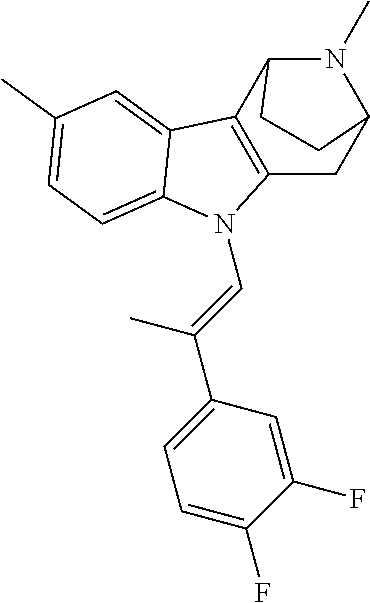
C12=C(C3N(C)C(C1)CC3)C1=CC(C)=CC=C1N2C=C(C)C1=CC=C(F)C(F)=C1
